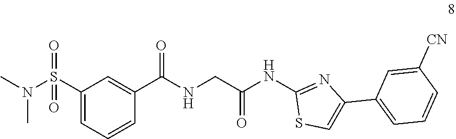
N(C)(C)S(=O)(C1=CC=CC(C(=O)NCC(NC2=NC(C3=CC=CC([CN])=C3)=CS2)=O)=C1)=O
